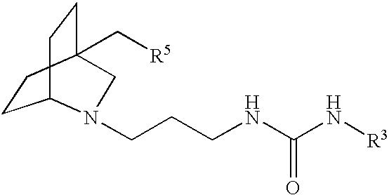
C1CC2(C[R5])CCC1N(CCCNC(N[R3])=O)C2
